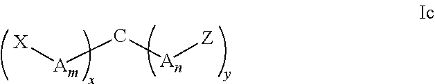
[Am](C[An][Z])[X]
